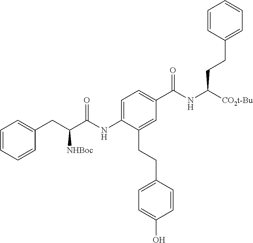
C(NC([CO2t-Bu])CCC1=CC=CC=C1)(C1=CC=C(NC(C(CC2=CC=CC=C2)[NHBoc])=O)C(CCC2=CC=C(O)C=C2)=C1)=O
